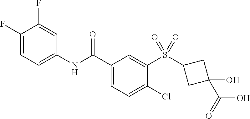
C1(F)=CC=C(NC(C2=CC=C(Cl)C(S(C3CC(O)(C(=O)O)C3)(=O)=O)=C2)=O)C=C1F
